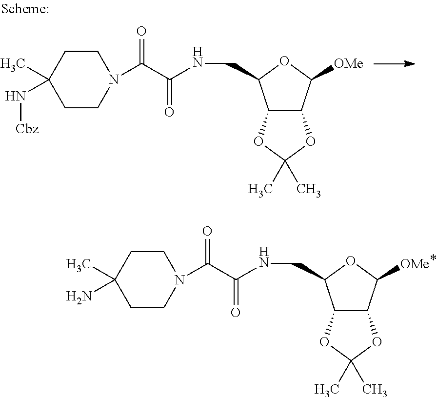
C12C(C([OMe])OC1CNC(C(N1CCC(C)(N)CC1)=O)=O)OC(C)(C)O2.C12C(C([OMe])OC1CNC(C(N1CCC(C)(N[Cbz])CC1)=O)=O)OC(C)(C)O2
